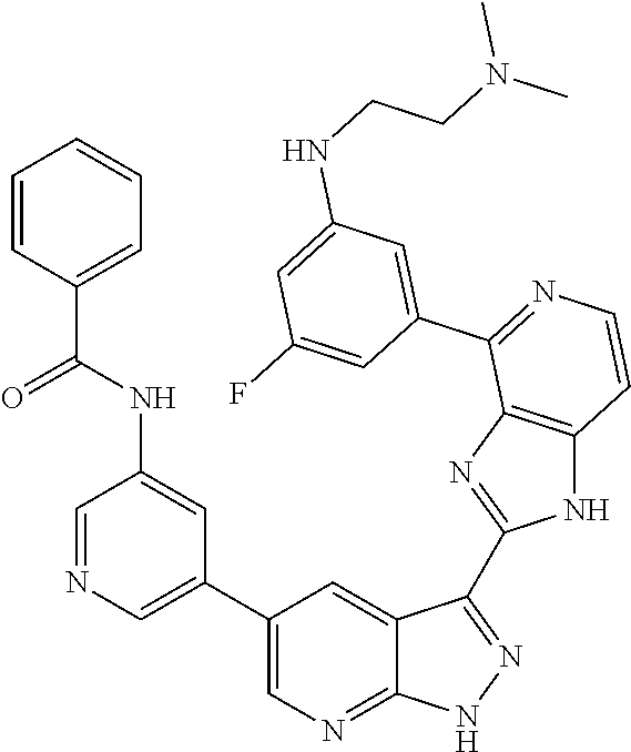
C1=NC=C(C2=CN=C3C(=C2)C(C2=NC4=C(N2)C=CN=C4C2=CC(NCCN(C)C)=CC(F)=C2)=NN3)C=C1NC(C1=CC=CC=C1)=O
